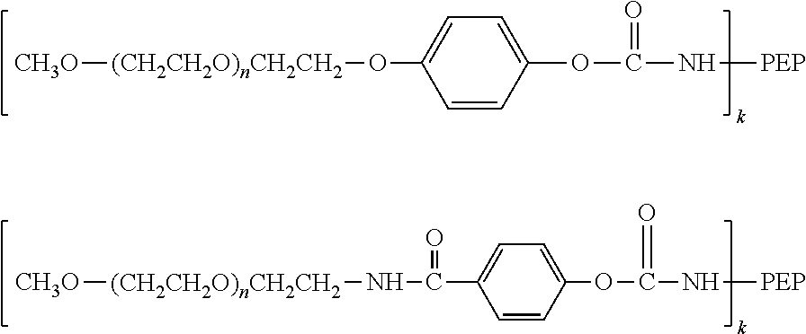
[CH3O][(CH2CH2O)nCH2CH2]OC1=CC=C(OC(=O)N[PEP])C=C1.[CH3O][(CH2CH2O)nCH2CH2]NC(=O)C1=CC=C(OC(=O)N[PEP])C=C1
